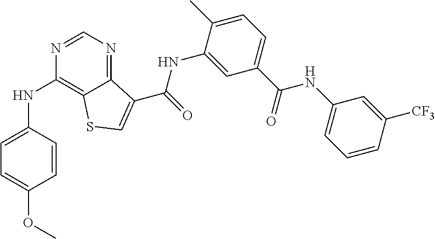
C1(NC2=CC=C(OC)C=C2)=C2C(=NC=N1)C(C(NC1=CC(C(NC3=CC=CC([CF3])=C3)=O)=CC=C1C)=O)=CS2
